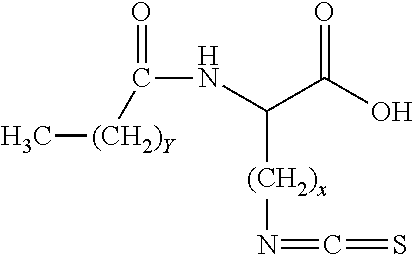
C(NC(C(O)=O)[(CH2)x]N=C=S)(=O)[(CH2)Y]C
